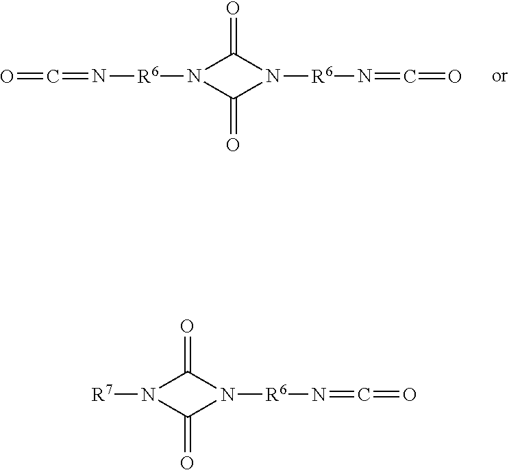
[R6](N1C(=O)N([R6]N=C=O)C1=O)N=C=O.[R7]N1C(=O)N([R6]N=C=O)C1=O
